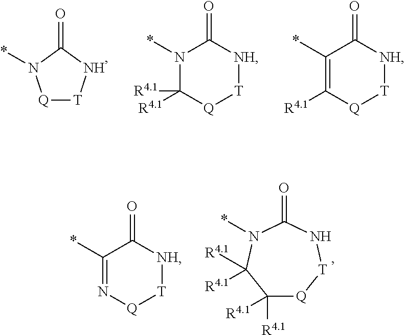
C1(*)=C([R4.1])[Q][T]NC1=O.N1(*)C([R4.1])([R4.1])[Q][T]NC1=O.[Q]1[T]NC(=O)N1*.C1(*)=N[Q][T]NC1=O.C1([R4.1])([R4.1])[Q][T]NC(=O)N(*)C1([R4.1])[R4.1]
